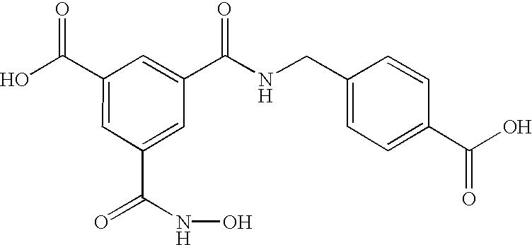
OC(C1=CC(C(NO)=O)=CC(C(NCC2=CC=C(C(O)=O)C=C2)=O)=C1)=O
